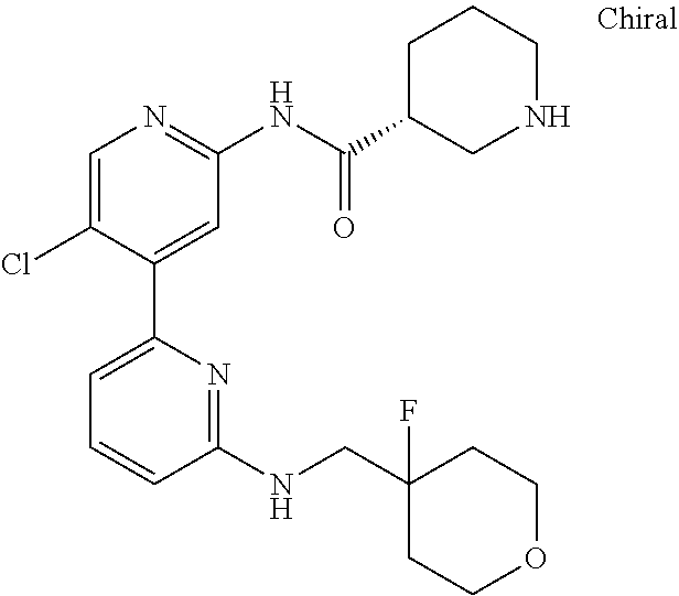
C1=C(Cl)C(C2=CC=CC(NCC3(F)CCOCC3)=N2)=CC(NC(C2CNCCC2)=O)=N1
